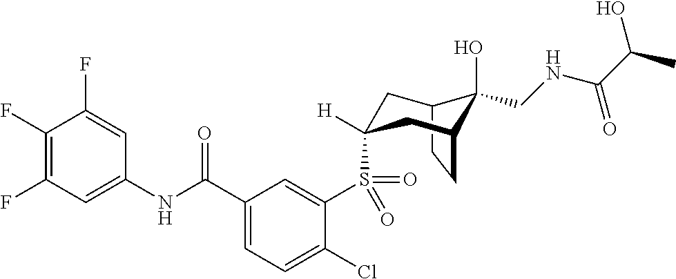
C12CCC(CC(S(C3=CC(C(NC4=CC(F)=C(F)C(F)=C4)=O)=CC=C3Cl)(=O)=O)([H])C1)C2(O)CNC(C(C)O)=O
